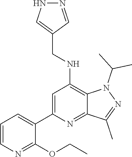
C1(C2=CC=CN=C2OCC)=CC(NCC2=CNN=C2)=C2C(=N1)C(C)=NN2C(C)C
